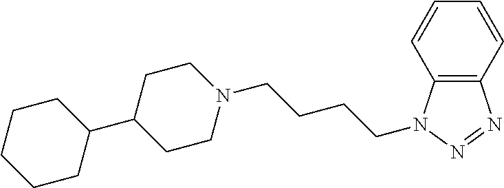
C1(C2CCCCC2)CCN(CCCCN2C3=C(N=N2)C=CC=C3)CC1
